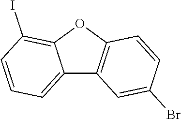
C12=CC=CC(I)=C1OC1=C2C=C(Br)C=C1
